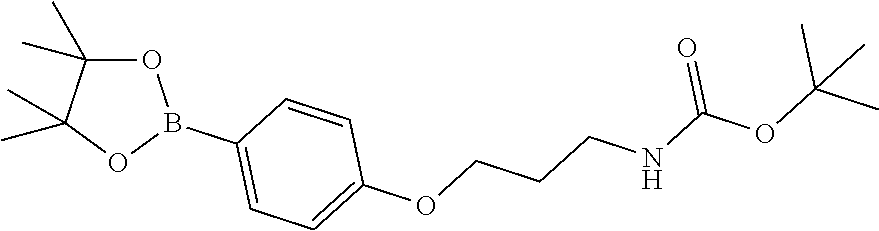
O1C(C)(C)C(C)(C)OB1C1=CC=C(OCCCNC(OC(C)(C)C)=O)C=C1
